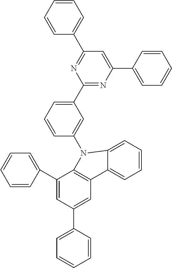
C1=C(C2=NC(C3=CC=CC=C3)=CC(C3=CC=CC=C3)=N2)C=C(N2C3=C(C=C(C4=CC=CC=C4)C=C3C3=CC=CC=C3)C3=CC=CC=C32)C=C1
